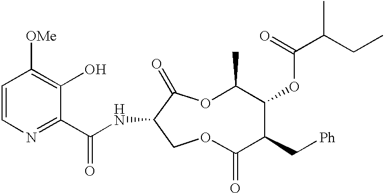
C1=CN=C(C(NC2C(=O)OC(C)C(OC(C(C)CC)=O)C(C[Ph])C(=O)OC2)=O)C(O)=C1[OMe]
